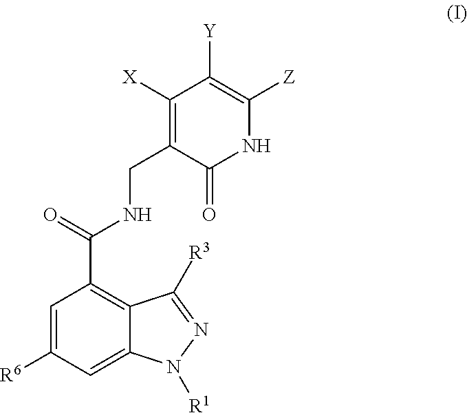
C1=C([R6])C=C2C(=C1C(=O)NCC1=C([X])C([Y])=C([Z])NC1=O)C([R3])=NN2[R1]
